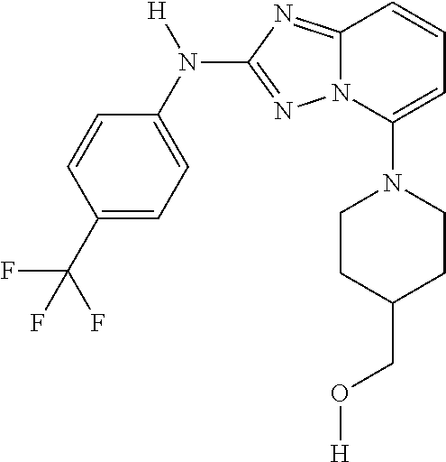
C1=CC(C(F)(F)F)=CC=C1N([H])C1=NN2C(=N1)C=CC=C2N1CCC(CO[H])CC1
